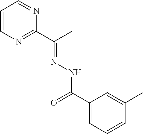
C1=CN=C(C(C)=NNC(=O)C2=CC=CC(C)=C2)N=C1
